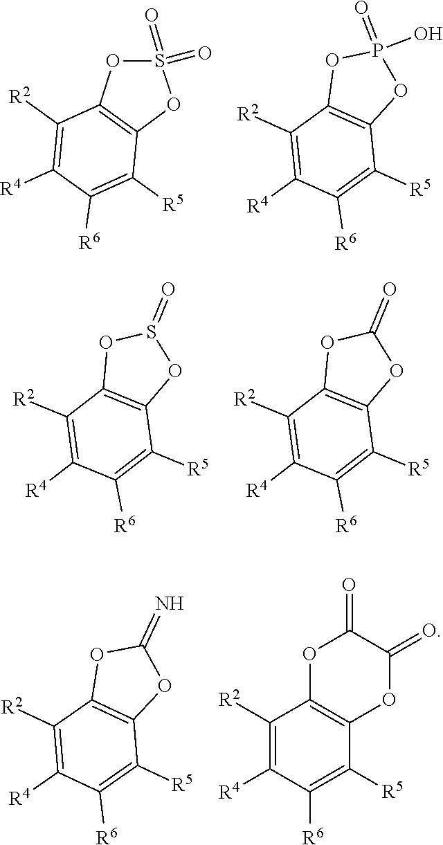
C1([R2])=C([R4])C([R6])=C([R5])C2=C1OS(=O)(=O)O2.C1([R2])=C([R4])C([R6])=C([R5])C2=C1OP(=O)(O)O2.C1([R2])=C([R4])C([R6])=C([R5])C2=C1OS(=O)O2.C1([R2])=C([R4])C([R6])=C([R5])C2=C1OC(=O)O2.C1([R2])=C([R4])C([R6])=C([R5])C2=C1OC(=N)O2.C1([R2])=C([R4])C([R6])=C([R5])C2=C1OC(=O)C(=O)O2
